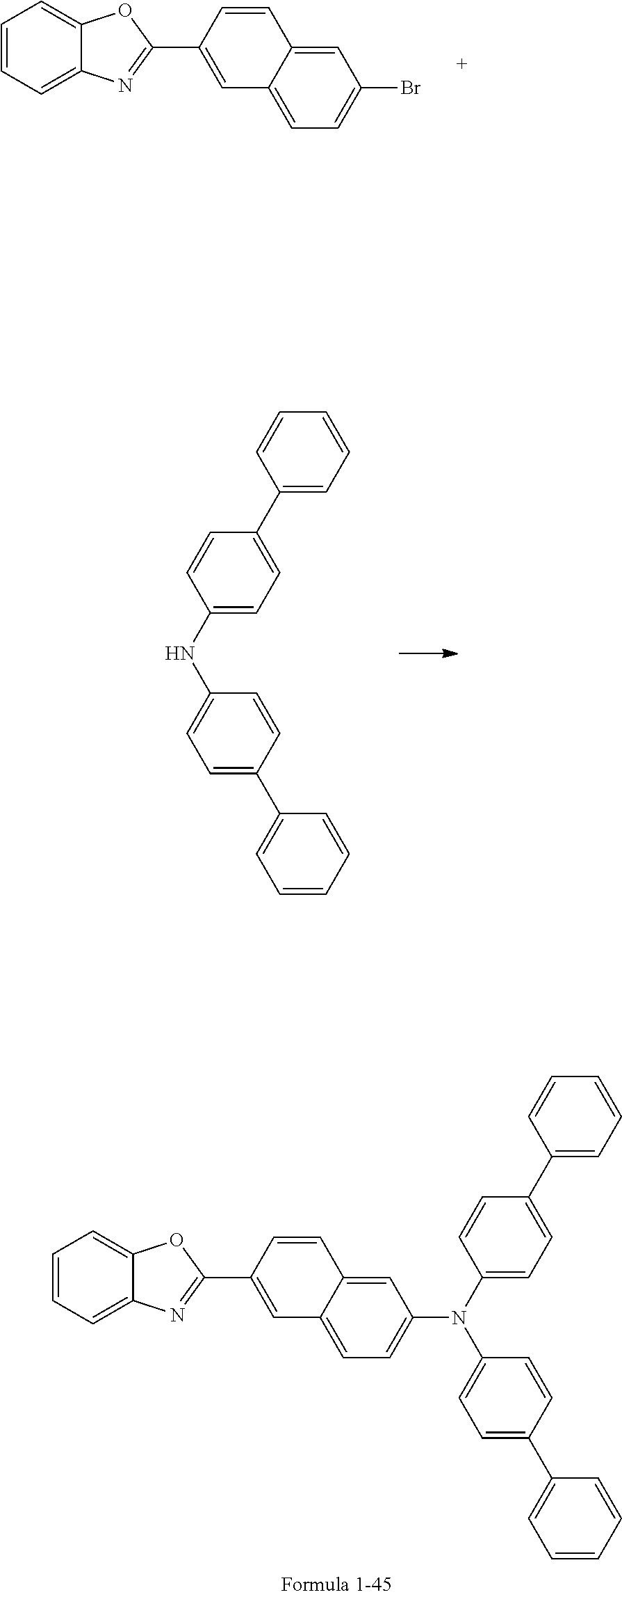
C1=CC=C2C(=C1)OC(C1=CC3=CC=C(Br)C=C3C=C1)=N2.N(C1=CC=C(C2=CC=CC=C2)C=C1)C1=CC=C(C2=CC=CC=C2)C=C1.C1=CC=C2C(=C1)OC(C1=CC3=CC=C(N(C4=CC=C(C5=CC=CC=C5)C=C4)C4=CC=C(C5=CC=CC=C5)C=C4)C=C3C=C1)=N2
